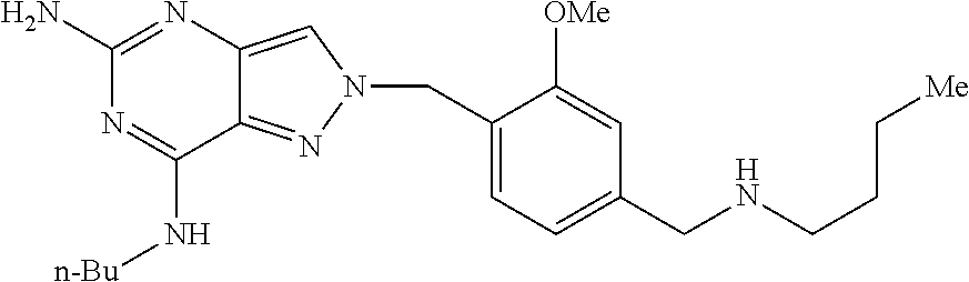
N1=C(N)N=C(N[n-Bu])C2=NN(CC3=CC=C(CNCCC[Me])C=C3[OMe])C=C12
